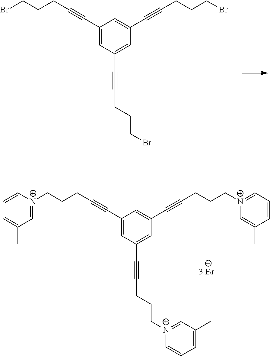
C1(C#CCCCBr)=CC(C#CCCCBr)=CC(C#CCCCBr)=C1.C1(C#CCCC[N+]2=CC(C)=CC=C2)=CC(C#CCCC[N+]2=CC(C)=CC=C2)=CC(C#CCCC[N+]2=CC=CC(C)=C2)=C1
